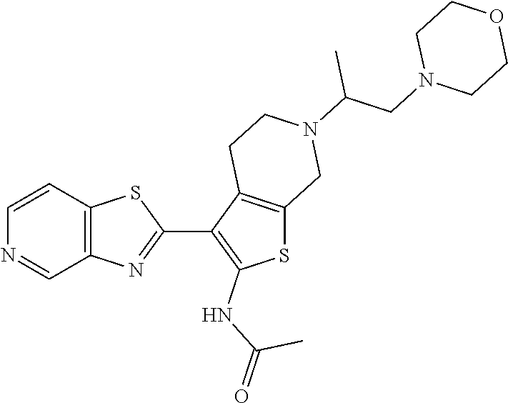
C12=C(C=NC=C1)N=C(C1=C(NC(=O)C)SC3=C1CCN(C(CN1CCOCC1)C)C3)S2
